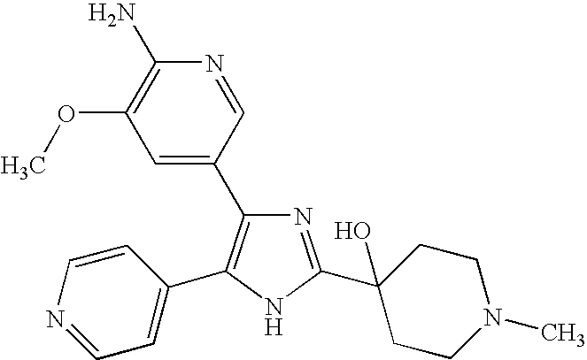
N1=C(C2(O)CCN(C)CC2)NC(C2=CC=NC=C2)=C1C1=CC(OC)=C(N)N=C1
